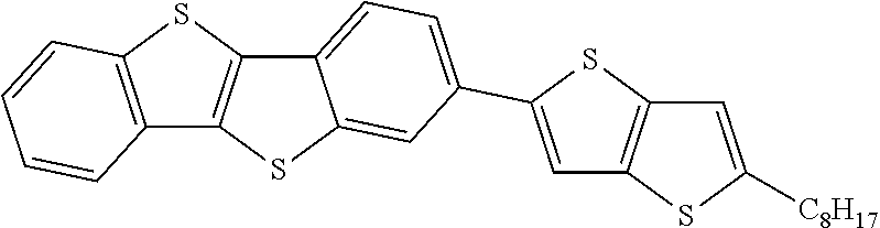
C12=C(SC3=C1SC1=CC(C4=CC5=C(S4)C=C([C8H17])S5)=CC=C31)C=CC=C2
